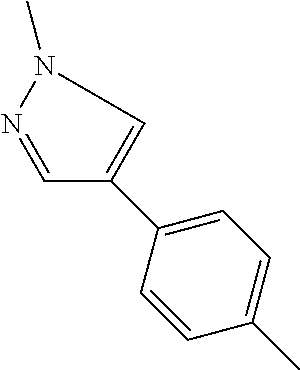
C1=C(C2=CN(C)N=C2)C=CC(C)=C1
